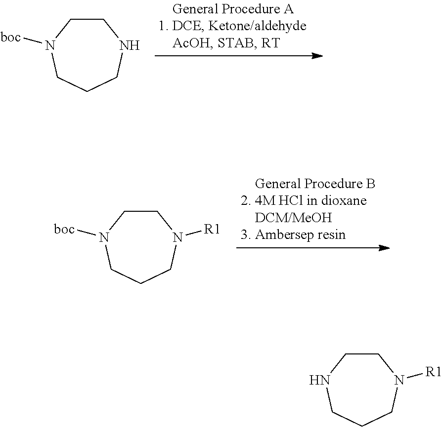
C1CN([boc])CCCN1.C1CN([boc])CCCN1[R1].C1CNCCCN1[R1]
